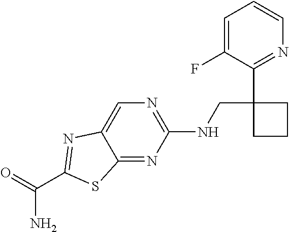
N(CC1(C2=NC=CC=C2F)CCC1)C1=NC=C2C(=N1)SC(C(=O)N)=N2
